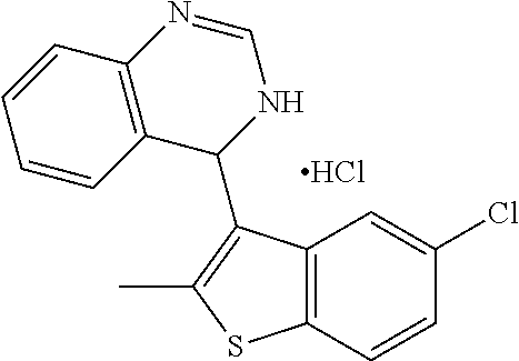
C12=C(C=CC(Cl)=C1)SC(C)=C2C1NC=NC2=C1C=CC=C2.Cl
